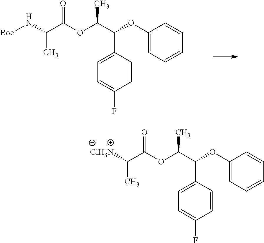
C1(OC(C(OC(C(N[Boc])C)=O)C)C2=CC=C(F)C=C2)=CC=CC=C1.C1(OC(C(OC(C([ClH3N])C)=O)C)C2=CC=C(F)C=C2)=CC=CC=C1
